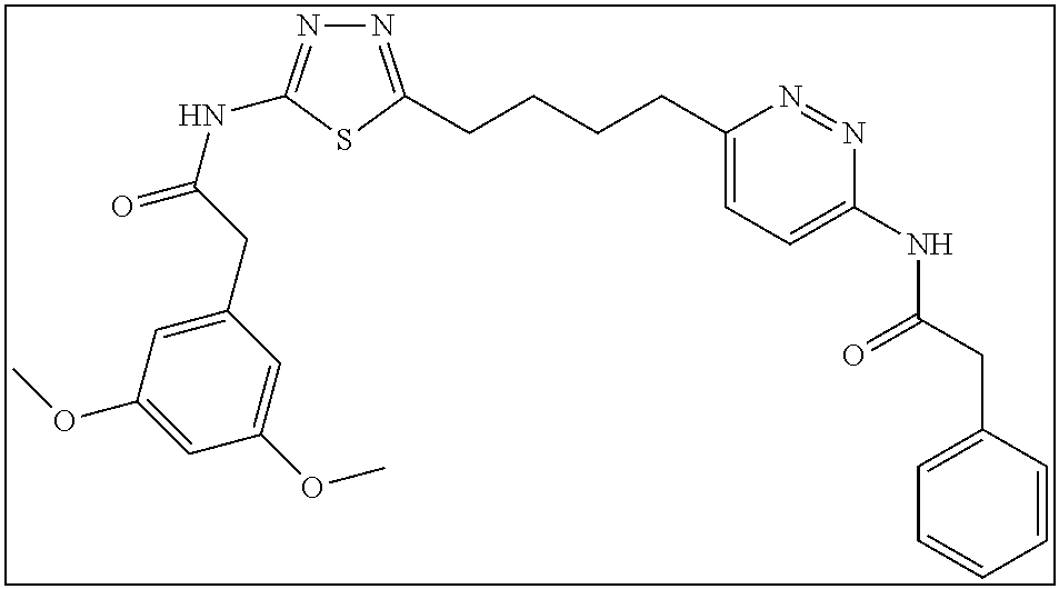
N1=C(CCCCC2=CC=C(NC(CC3=CC=CC=C3)=O)N=N2)SC(NC(=O)CC2=CC(OC)=CC(OC)=C2)=N1
